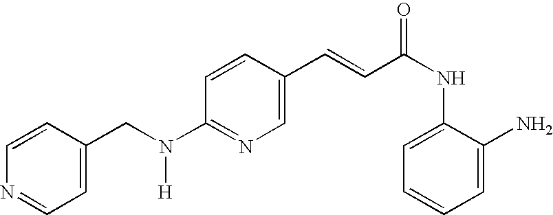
C1(CN(C2=NC=C(C=CC(NC3=CC=CC=C3N)=O)C=C2)[H])=CC=NC=C1
